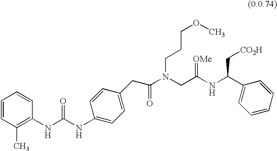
C1=CC(C)=C(NC(NC2=CC=C(CC(N(CC(NC(C3=CC=CC=C3)C[CO2H])=[OMe])CCCOC)=O)C=C2)=O)C=C1
